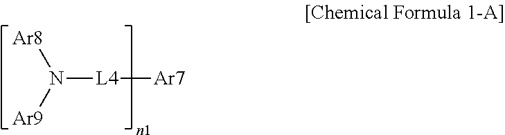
N([L4][Ar7])([Ar8])[Ar9]
